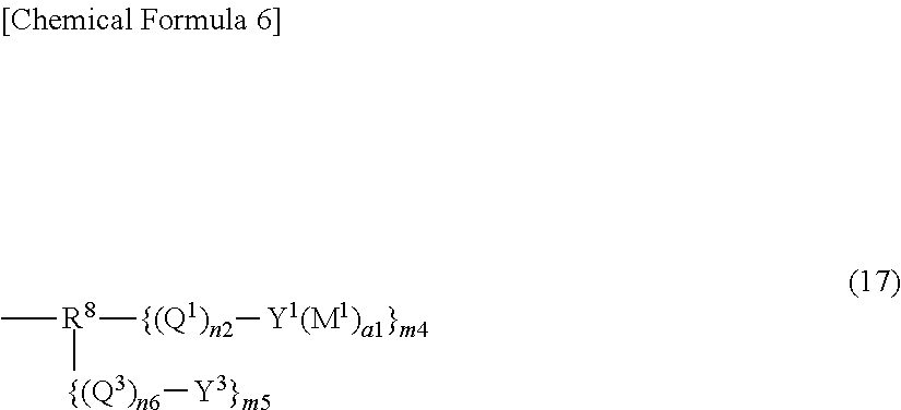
C[R8]([{(Q3)n6][Y3}m5])[{(Q1)n2][Y1(M1)a1}m4]
